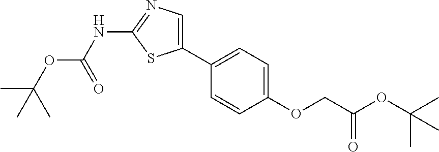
C1(OCC(OC(C)(C)C)=O)=CC=C(C2=CN=C(NC(OC(C)(C)C)=O)S2)C=C1
